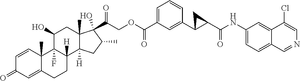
C1=CC2(C)C(=CC1=O)CCC1([H])C2(F)C(O)CC2(C)C1([H])CC(C)C2(C(=O)COC(C1=CC=CC(C2CC2C(NC2=CC=C3C(=C2)C(Cl)=CN=C3)=O)=C1)=O)O
